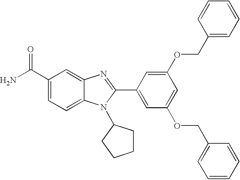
NC(C1=CC=C2C(=C1)N=C(C1=CC(OCC3=CC=CC=C3)=CC(OCC3=CC=CC=C3)=C1)N2C1CCCC1)=O
